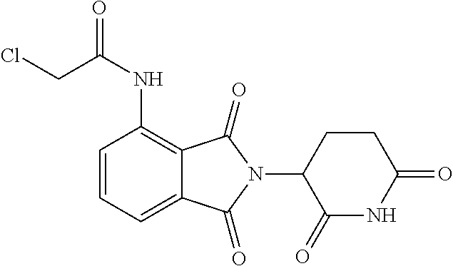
C1=CC=C2C(=C1NC(CCl)=O)C(=O)N(C1C(=O)NC(=O)CC1)C2=O
